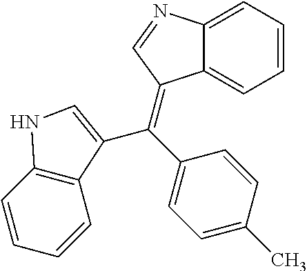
C1=C(C)C=CC(C(C2=CNC3=C2C=CC=C3)=C2C3=CC=CC=C3N=C2)=C1
